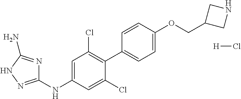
C1=C(NC2=NNC(N)=N2)C=C(Cl)C(C2=CC=C(OCC3CNC3)C=C2)=C1Cl.[H]Cl
